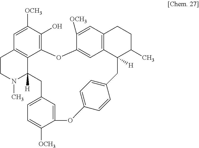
C1=C([OCH3])C(O)=C2C3=C1CCN(C)C3([H])CC1=CC=C([OCH3])C(=C1)OC1=CC=C(CC3([H])C4=C(C=C([OCH3])C(=C4)O2)CCC3C)C=C1
